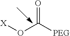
O=C([PEG])O[X]
